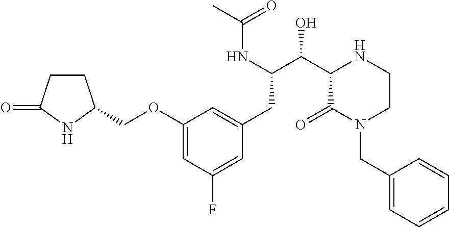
C1(OCC2CCC(=O)N2)=CC(F)=CC(CC(C(C2C(=O)N(CC3=CC=CC=C3)CCN2)O)NC(C)=O)=C1
